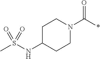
C1CN(C(*)=O)CCC1NS(C)(=O)=O
